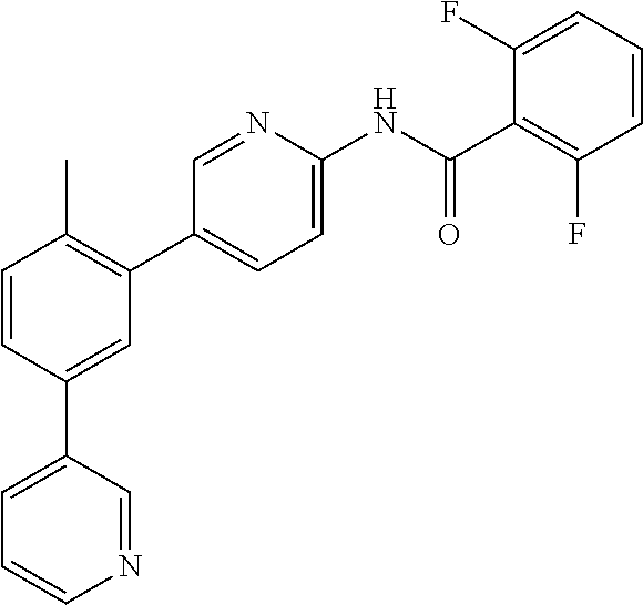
C1=CC(C2=CC=CN=C2)=CC(C2=CC=C(NC(C3=C(F)C=CC=C3F)=O)N=C2)=C1C
